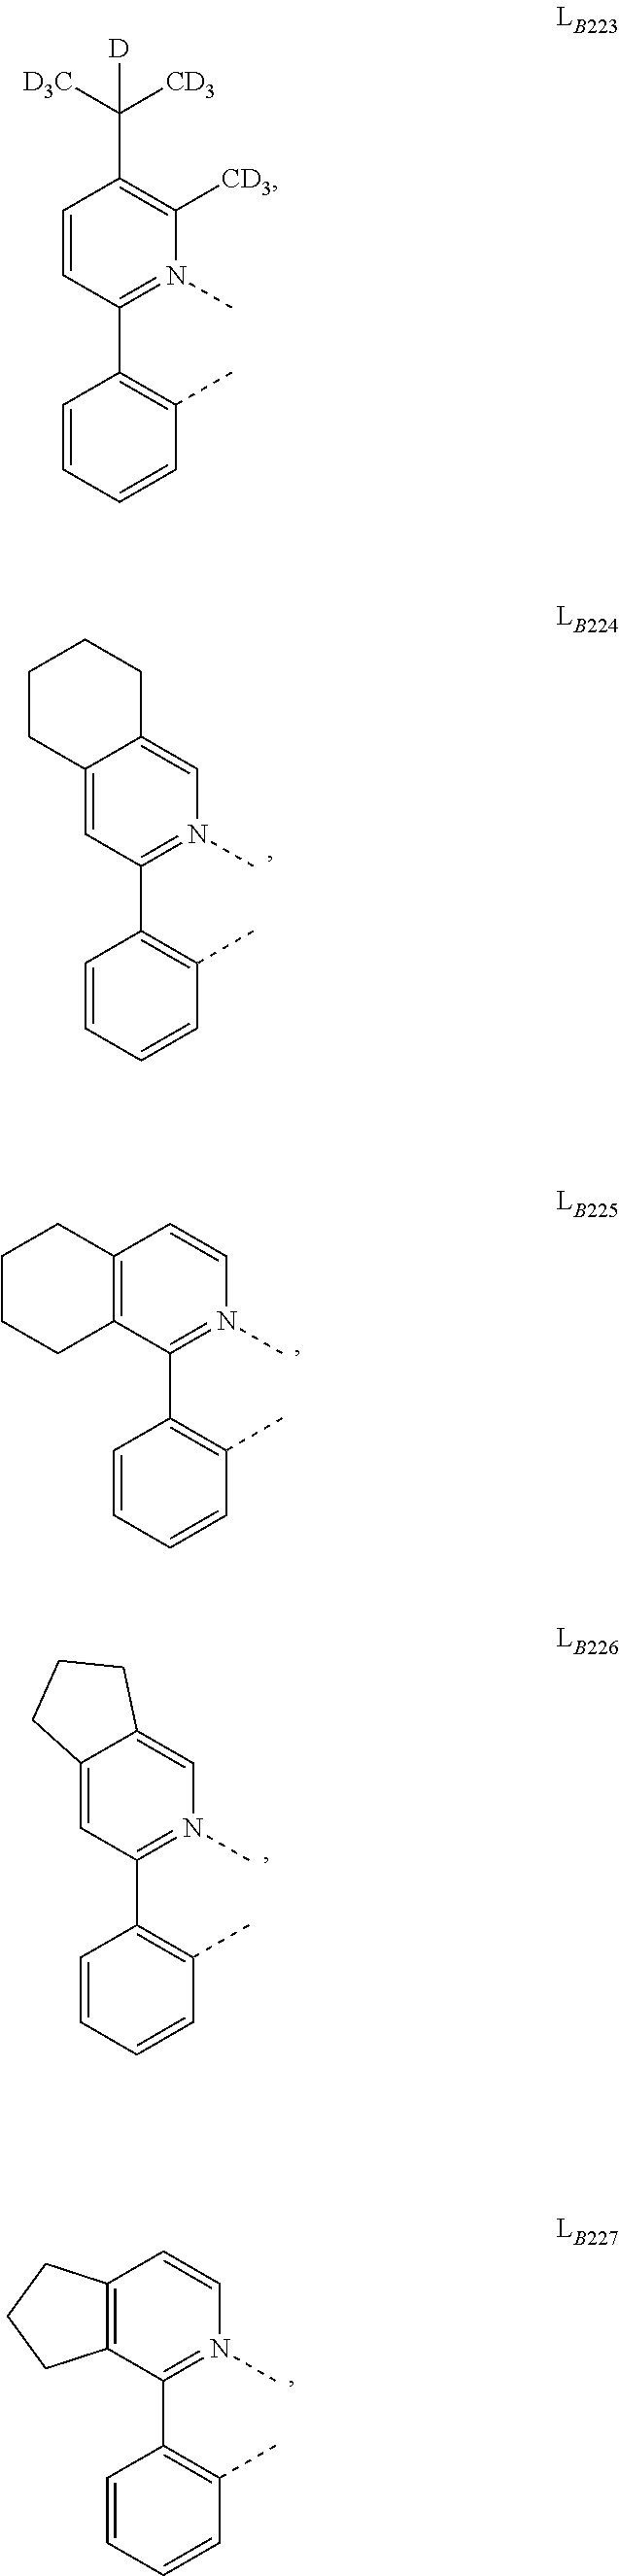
C1=CC=CC(C)=C1C1=N(C)C=C2C(=C1)CCCC2.C1=CC=CC(C)=C1C1=N(C)C=CC2=C1CCCC2.C1=CC=CC(C)=C1C1=N(C)C=C2C(=C1)CCC2.C1=CC=CC(C)=C1C1=N(C)C=CC2=C1CCC2.C1=CC=CC(C)=C1C1=N(C)C([CD3])=C(C([D3C])([CD3])[D])C=C1
